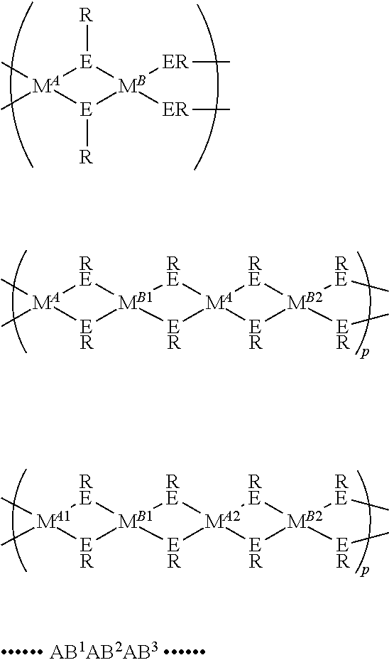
[MA]1(C)(C)[E]([R])[MB]([ER]C)([ER]C)[E]1[R].[MA]1(C)(C)[RE][MB1]2([ER]1)[RE][MA]1([ER]2)[RE][MB2]([ER]C)([RE]C)[ER]1.[MA1]1(C)(C)[RE][MB1]2([ER]1)[RE][MA2]1([ER]2)[RE][MB2]([ER]C)([RE]C)[ER]1
